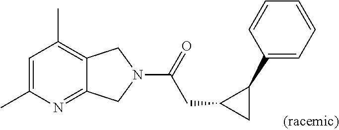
C1=C(C)N=C2C(=C1C)CN(C(=O)CC1CC1C1=CC=CC=C1)C2
